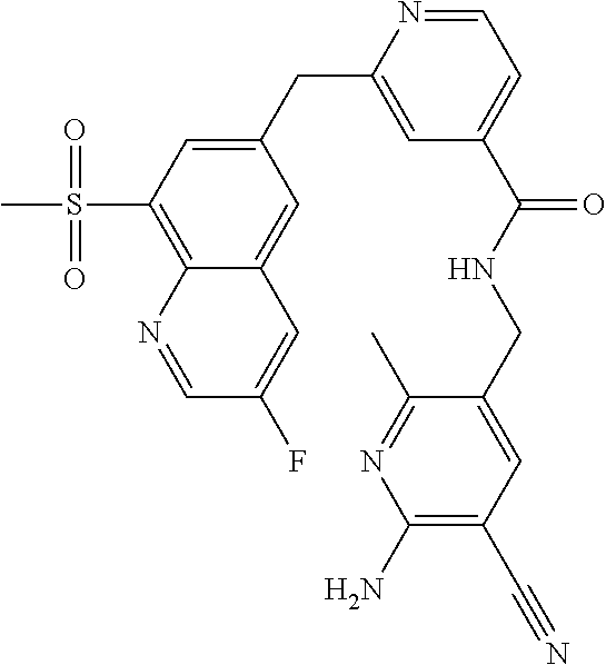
C1(CC2=CC(C(NCC3=CC(C#N)=C(N)N=C3C)=O)=CC=N2)=CC(S(C)(=O)=O)=C2C(=C1)C=C(F)C=N2
